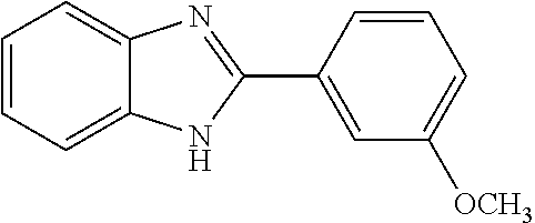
C1=CC=C2C(=C1)N=C(C1=CC([OCH3])=CC=C1)N2
